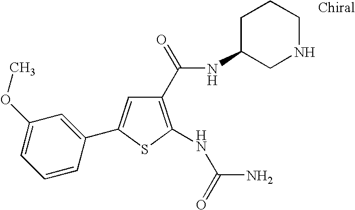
C1(C(NC2CNCCC2)=O)=C(NC(=O)N)SC(C2=CC(OC)=CC=C2)=C1
